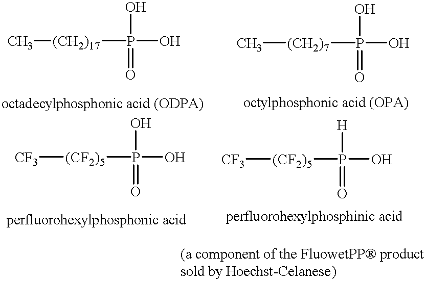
[(CH2)17](P(O)(O)=O)C.[(CH2)7](P(O)(O)=O)C.[(CF2)5](P(O)(O)=O)[CF3].[(CF2)5](P(O)([H])=O)[CF3]
